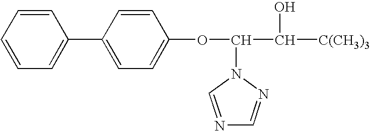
C1=CC=CC(C2=CC=C(OC(C(O)[C(CH3)3])N3C=NC=N3)C=C2)=C1
